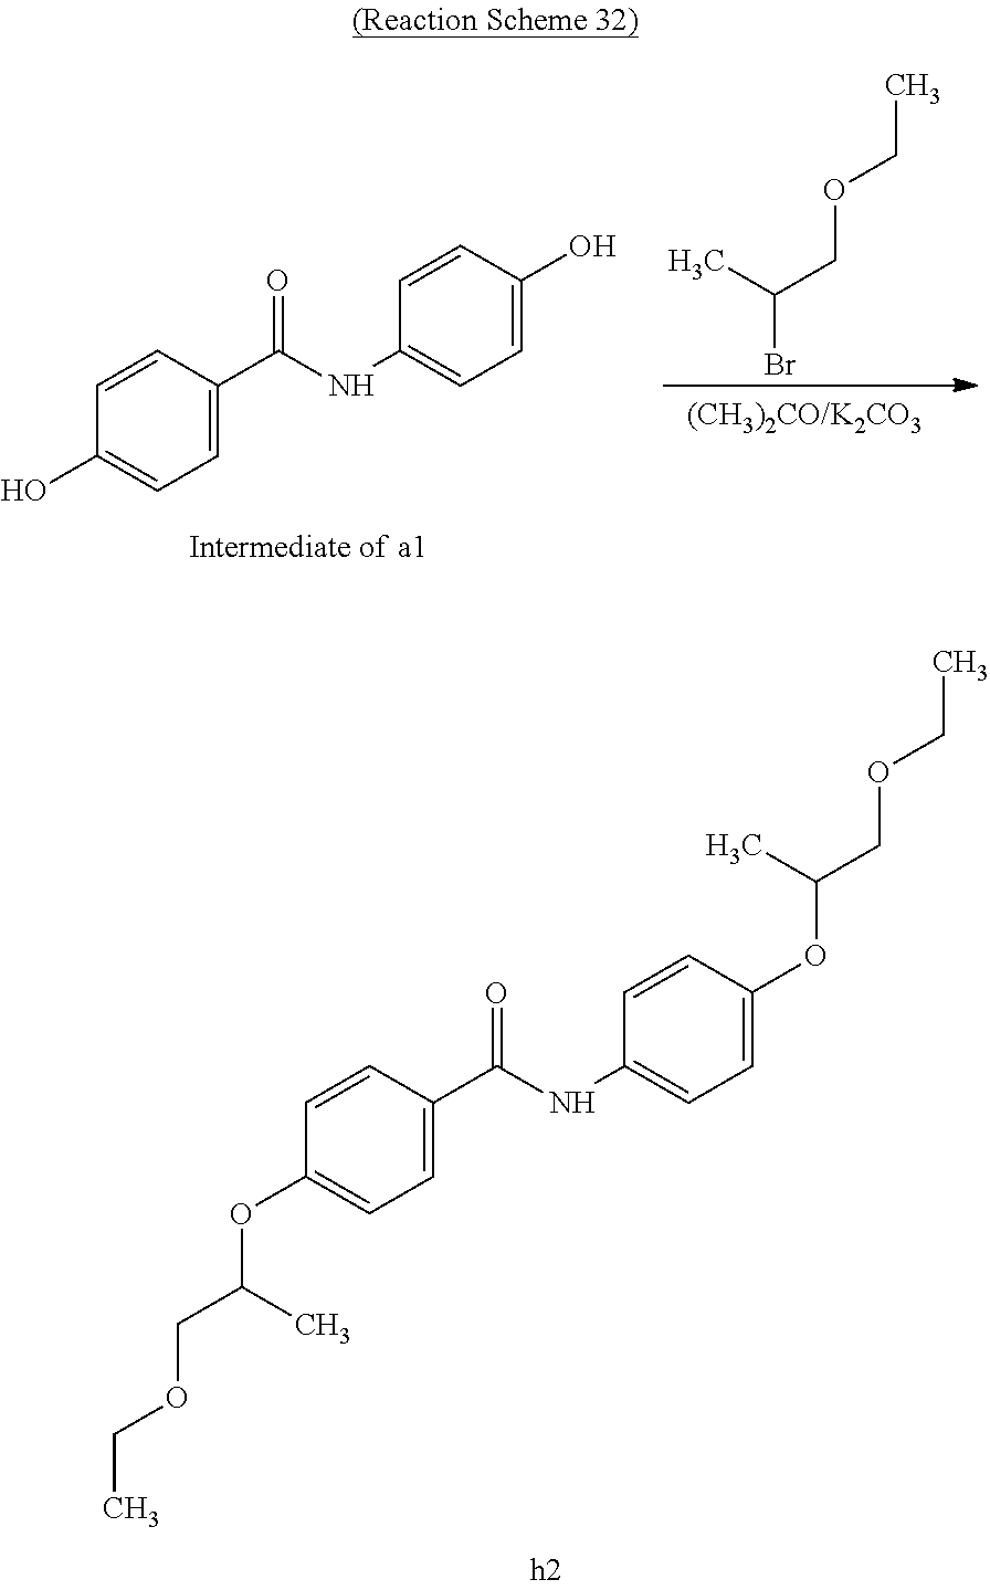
CCOCC(Br)C.C1=C(O)C=CC(NC(C2=CC=C(O)C=C2)=O)=C1.C1=C(OC(COCC)C)C=CC(NC(C2=CC=C(OC(COCC)C)C=C2)=O)=C1
